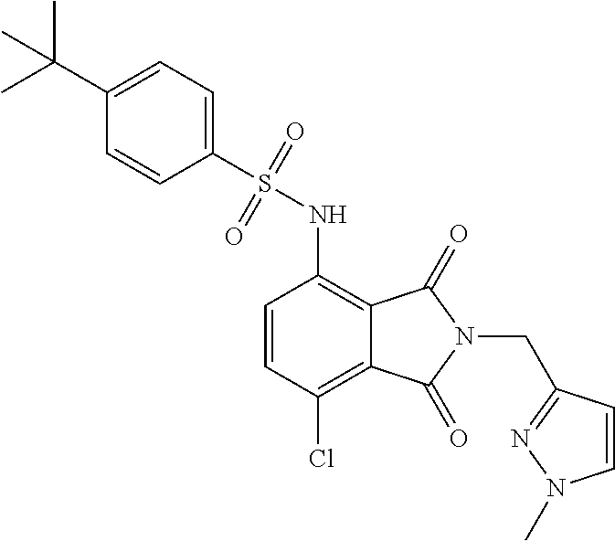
C1=CC(Cl)=C2C(=C1NS(=O)(=O)C1=CC=C(C(C)(C)C)C=C1)C(=O)N(CC1=NN(C)C=C1)C2=O
